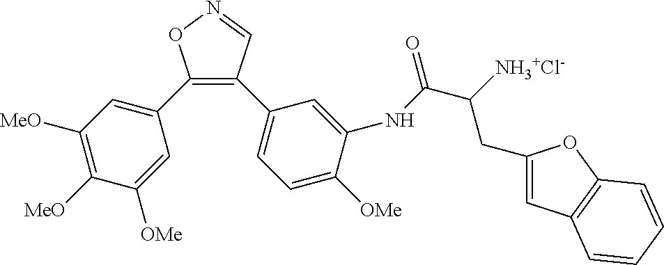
C1(C2=CC([MeO])=C([MeO])C([OMe])=C2)=C(C2=CC=C([OMe])C(NC(C([NH3+Cl-])CC3=CC4=C(O3)C=CC=C4)=O)=C2)C=NO1
